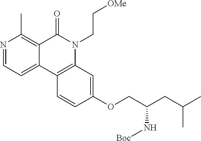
N1=CC=C2C(=C1C)C(=O)N(CC[OMe])C1=C2C=CC(OCC(CC(C)C)N[Boc])=C1
